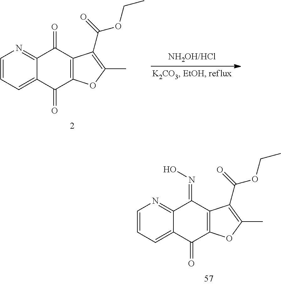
C1=CC=C2C(=N1)C(=O)C1=C(C2=O)OC(C)=C1C(=O)OCC.C1=CC=C2C(=N1)C(=NO)C1=C(C2=O)OC(C)=C1C(=O)OCC
